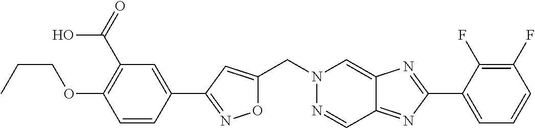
O1C(CN2N=CC3=NC(C4=CC=CC(F)=C4F)=NC3=C2)=CC(C2=CC(C(=O)O)=C(OCCC)C=C2)=N1
